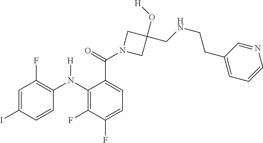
C1=C(I)C=CC(N(C2=C(F)C(F)=CC=C2C(=O)N2CC(O[H])(CNCCC3=CC=CN=C3)C2)[H])=C1F
